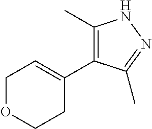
C1(C)=C(C2=CCOCC2)C(C)=NN1
